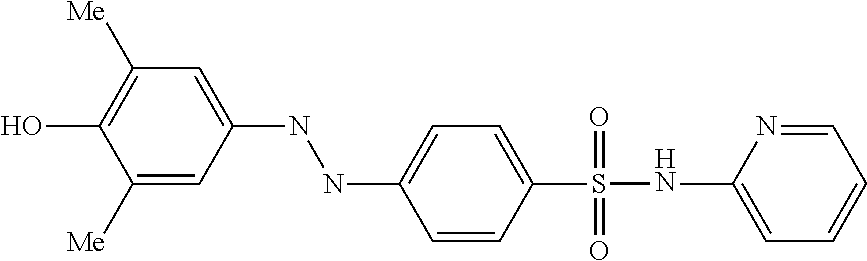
C1([Me])=CC(NNC2=CC=C(S(NC3=CC=CC=N3)(=O)=O)C=C2)=CC([Me])=C1O
